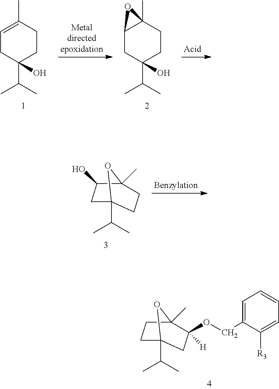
C12CC(C(C)C)(O)CCC1(C)O2.C1=C(C)CCC(C(C)C)(O)C1.C1C2(C(C)C)CCC(C)(C1O)O2.C1C2(C(C)C)CC(OCC3=CC=CC=C3[R3])([H])C(C)(C1)O2
